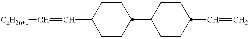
[CnH2n+1]C=CC1CCC(C2CCC(C=C)CC2)CC1
